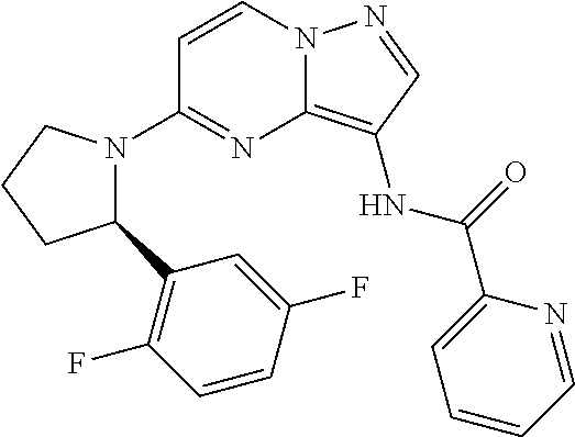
C1=CN2C(=C(NC(=O)C3=CC=CC=N3)C=N2)N=C1N1C(C2=C(F)C=CC(F)=C2)CCC1
